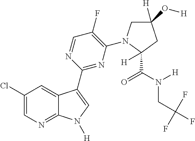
C1(F)=C(N2CC([H])(O[H])CC2(C(N(CC(F)(F)F)[H])=O)[H])N=C(C2=CN([H])C3=NC=C(Cl)C=C32)N=C1
